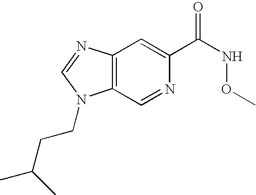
C12=C(N=CN1CCC(C)C)C=C(C(NOC)=O)N=C2
